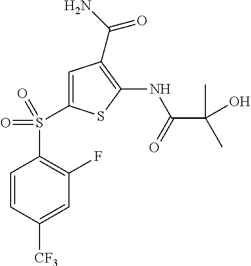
C1=C(S(C2=C(F)C=C([CF3])C=C2)(=O)=O)SC(NC(C(O)(C)C)=O)=C1C(N)=O
